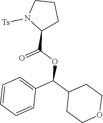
C1(C(=O)OC(C2=CC=CC=C2)C2CCOCC2)CCCN1[Ts]
